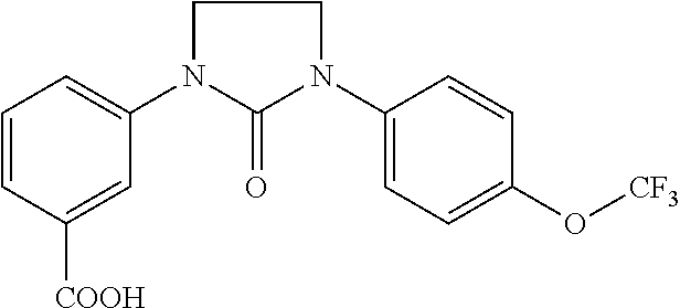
C1=CC([COOH])=CC(N2C(=O)N(C3=CC=C(O[CF3])C=C3)CC2)=C1
